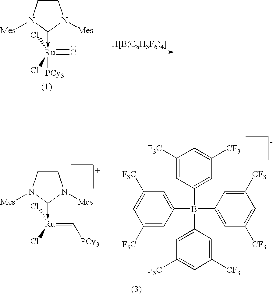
C1CN([Mes])C(->[Ru]([PCy3])(Cl)(Cl)#C)N1[Mes].[H[B(C8H3F6)4]].C1([F3C])=CC(B(C2=CC([F3C])=CC([F3C])=C2)(C2=CC([CF3])=CC([CF3])=C2)C2=CC([F3C])=CC([CF3])=C2)=CC([CF3])=C1.C1CN([Mes])C(->[Ru](Cl)(Cl)=C[PCy3])N1[Mes]
